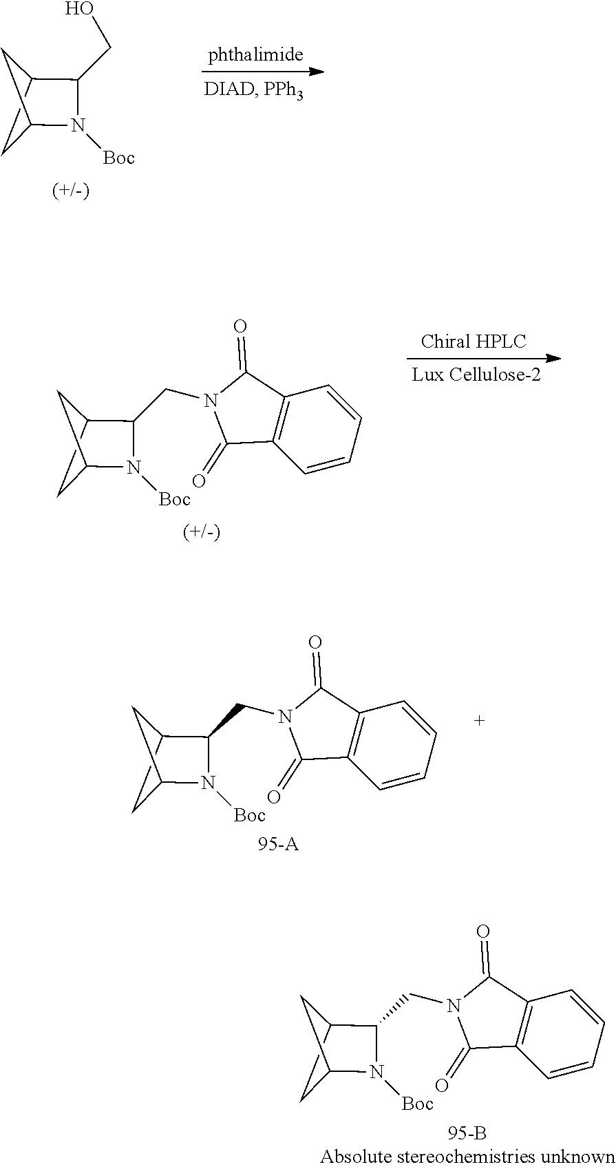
C1C2C(CN3C(=O)C4=C(C3=O)C=CC=C4)N([Boc])C1C2.C1C2C(CO)N([Boc])C1C2.C1C2C(CN3C(=O)C4=C(C3=O)C=CC=C4)N([Boc])C1C2.C1C2C(CN3C(=O)C4=C(C3=O)C=CC=C4)N([Boc])C1C2
